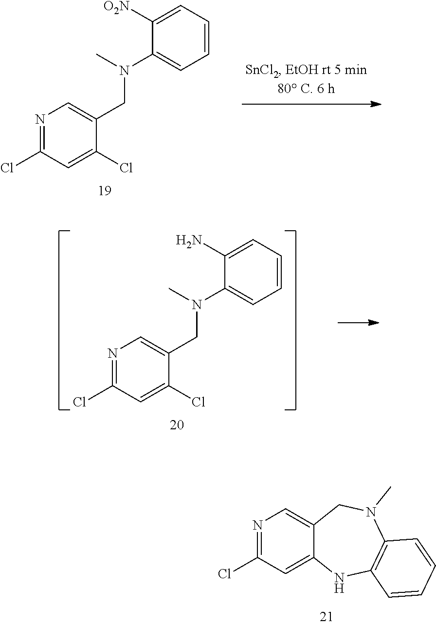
N1=C(Cl)C=C(Cl)C(CN(C2=CC=CC=C2[O2N])C)=C1.N1=C(Cl)C=C(Cl)C(CN(C2=CC=CC=C2N)C)=C1.N1=C(Cl)C=C2C(=C1)CN(C)C1=C(N2)C=CC=C1
